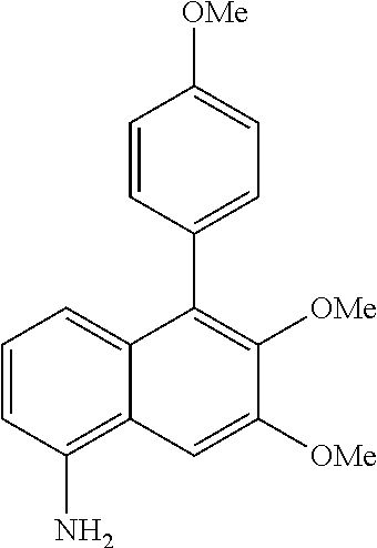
C1=CC(N)=C2C(=C1)C(C1=CC=C([OMe])C=C1)=C([OMe])C([OMe])=C2
